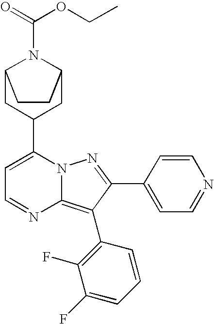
C12CC(C3=CC=NC4=C(C5=C(F)C(F)=CC=C5)C(C5=CC=NC=C5)=NN34)CC(N1C(OCC)=O)CC2
